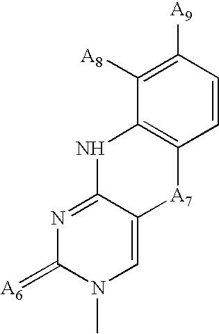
C1([A8])=C([A9])C=CC2=C1NC1=NC(=[A6])N(C)C=C1[A7]2
